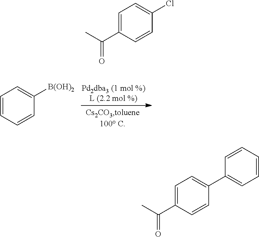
C1=CC=CC([B(OH)2])=C1.C1=C(C(C)=O)C=CC(Cl)=C1.C1=C(C(C)=O)C=CC(C2=CC=CC=C2)=C1
